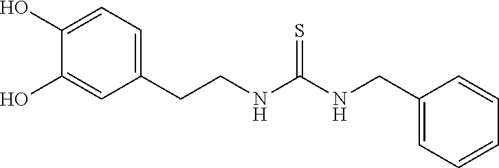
C1(CCNC(NCC2=CC=CC=C2)=S)=CC=C(O)C(O)=C1
